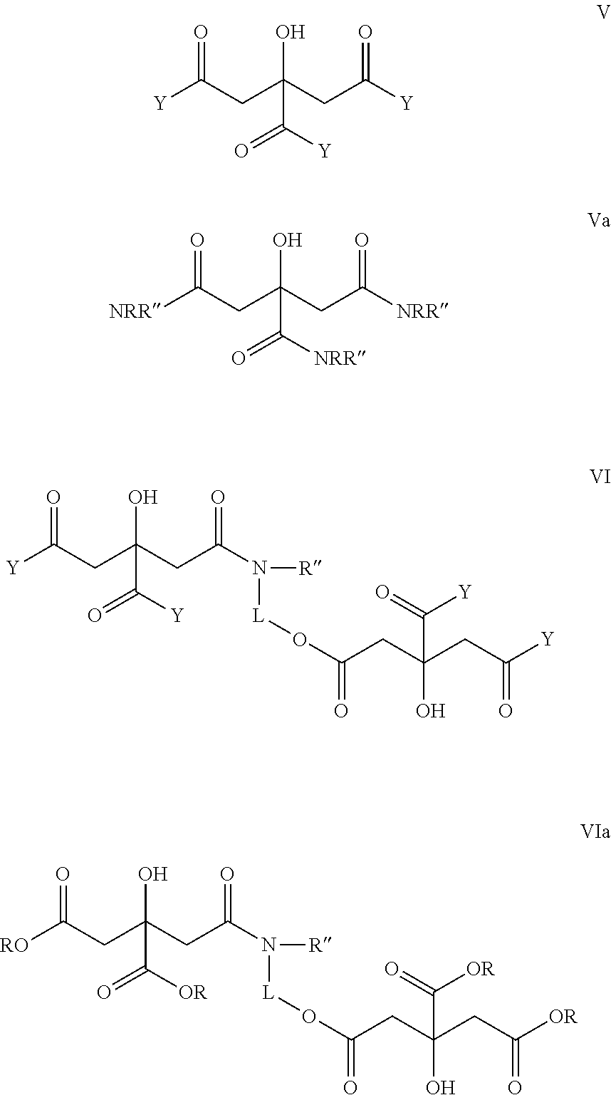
[RO]C(CC(CC(N([R])[L]OC(CC(O)(C([OR])=O)CC(=O)[OR])=O)=O)(O)C(=O)[OR])=O.[Y]C(CC(CC([Y])=O)(O)C(=O)[Y])=O.[NRR]C(CC(CC([NRR])=O)(O)C(=O)[NRR])=O.[Y]C(CC(CC(N([R])[L]OC(=O)CC(O)(CC(=O)[Y])C([Y])=O)=O)(O)C(=O)[Y])=O
